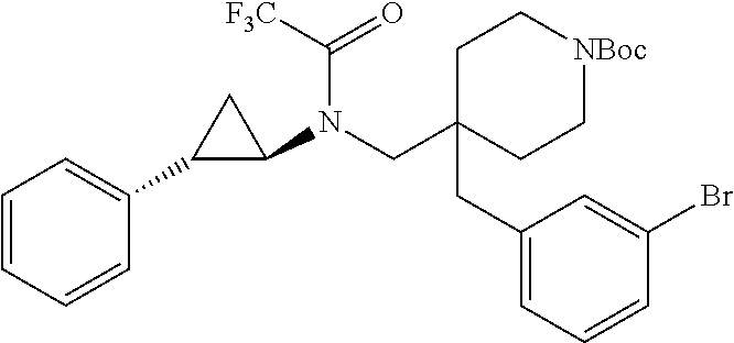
C1C(CC2=CC=CC(Br)=C2)(CN(C2CC2C2=CC=CC=C2)C([F3C])=O)CC[NBoc]C1
